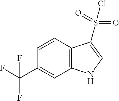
C12=C(C=CC(C(F)(F)F)=C1)C(S(=O)(=O)Cl)=CN2
